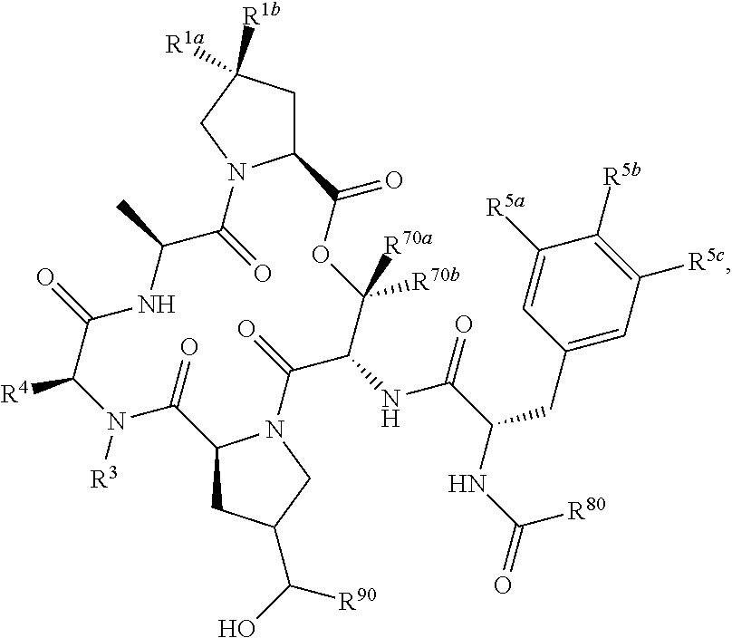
C12CC([R1a])([R1b])CN1C(=O)C(C)NC(=O)C([R4])N([R3])C(=O)C1CC(C(O)[R90])CN1C(=O)C(NC(C(NC(=O)[R80])CC1=CC([R5c])=C([R5b])C([R5a])=C1)=O)C([R70b])([R70a])OC2=O
